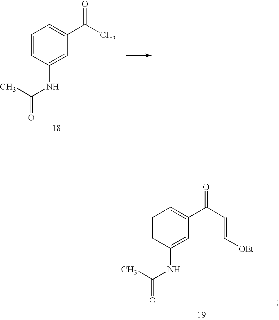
C1=CC(NC(C)=O)=CC(C(C)=O)=C1.C1=CC(NC(C)=O)=CC(C(C=C[OEt])=O)=C1
